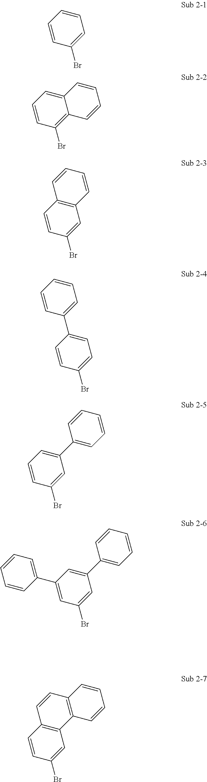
C1=CC=CC(Br)=C1.C12=CC=CC(Br)=C1C=CC=C2.C12=C(C=CC(Br)=C1)C=CC=C2.C1(C2=CC=CC=C2)=CC=CC(Br)=C1.C12=C(C=CC(Br)=C1)C=CC1=C2C=CC=C1.C1=C(C2=CC=CC=C2)C=CC(Br)=C1.C1(C2=CC=CC=C2)=CC(C2=CC=CC=C2)=CC(Br)=C1
